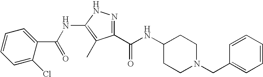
C1(C(=O)NC2CCN(CC3=CC=CC=C3)CC2)=NNC(NC(C2=CC=CC=C2Cl)=O)=C1C
